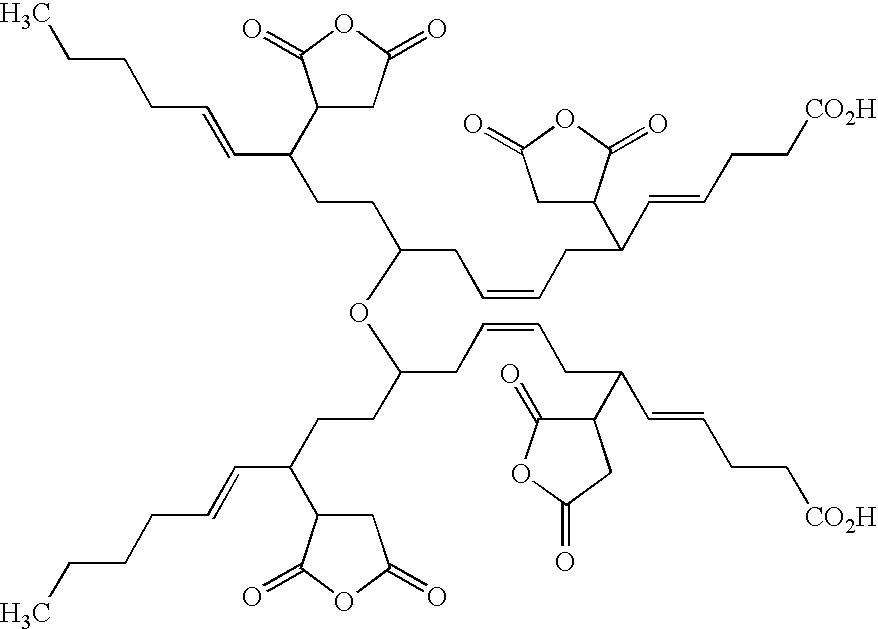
C1(C(CCC(CC=CCC(C=CCC[CO2H])C2CC(=O)OC2=O)OC(CCC(C=CCCCC)C2CC(=O)OC2=O)CC=CCC(C=CCC[CO2H])C2C(=O)OC(=O)C2)C=CCCCC)CC(=O)OC1=O
